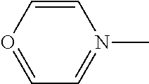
C1=CN(C)=CC=O1
